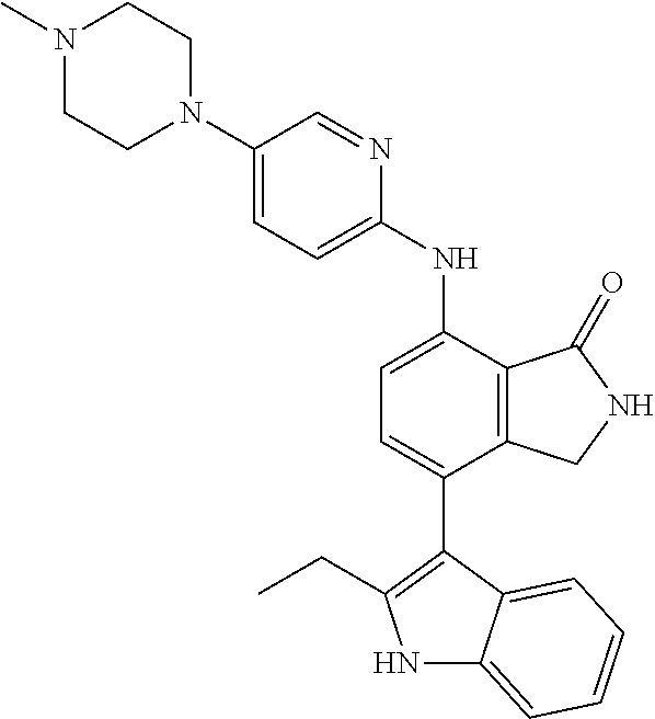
N1(C)CCN(C2=CC=C(NC3=CC=C(C4=C(CC)NC5=CC=CC=C54)C4=C3C(=O)NC4)N=C2)CC1
